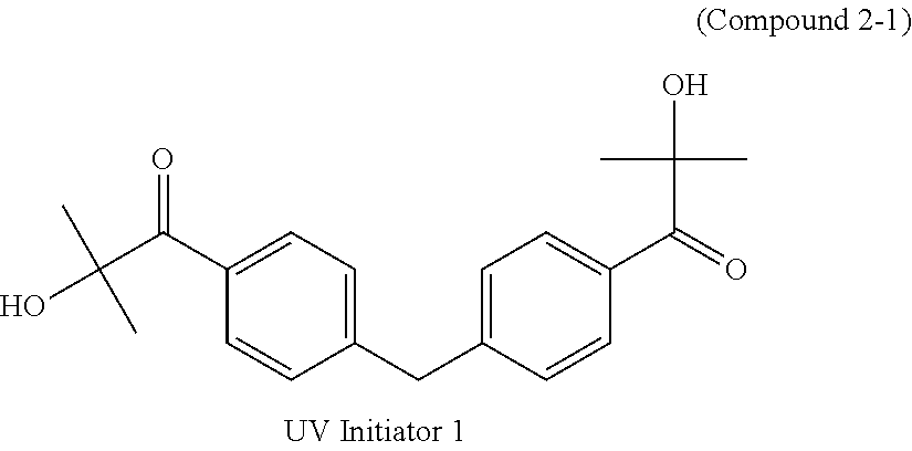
C1=C(CC2=CC=C(C(C(O)(C)C)=O)C=C2)C=CC(C(=O)C(O)(C)C)=C1
